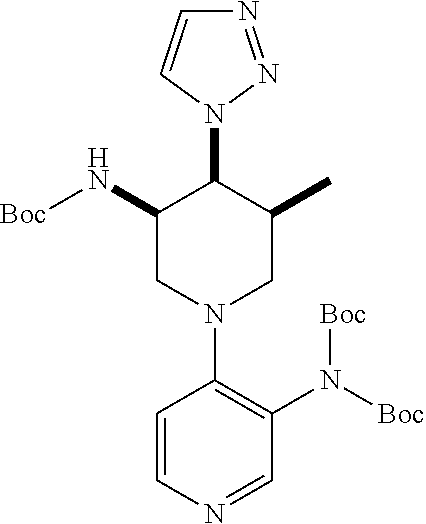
C1=CN=CC(N([Boc])[Boc])=C1N1CC(C)C(N2N=NC=C2)C(N[Boc])C1
